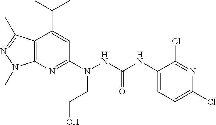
C12=C(N=C(N(NC(NC3=CC=C(Cl)N=C3Cl)=O)CCO)C=C1C(C)C)N(C)N=C2C
